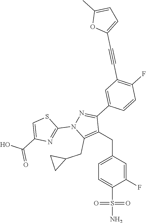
C1(CC2=CC=C(S(=O)(N)=O)C(F)=C2)=C(CC2CC2)N(C2=NC(C(=O)O)=CS2)N=C1C1=CC(C#CC2=CC=C(C)O2)=C(F)C=C1
